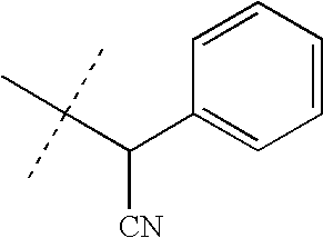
C1=CC=CC=C1C(C(C)(C)C)[CN]
